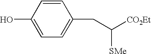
C1=CC(O)=CC=C1CC([CO2Et])[SMe]
